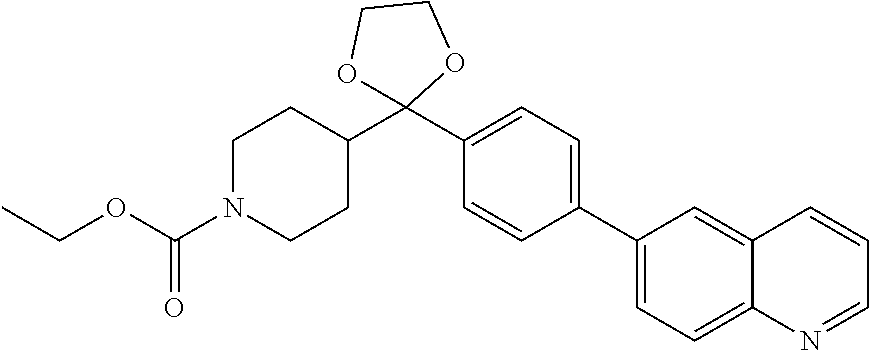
C1N(C(OCC)=O)CCC(C2(C3=CC=C(C4=CC=C5C(=C4)C=CC=N5)C=C3)OCCO2)C1
